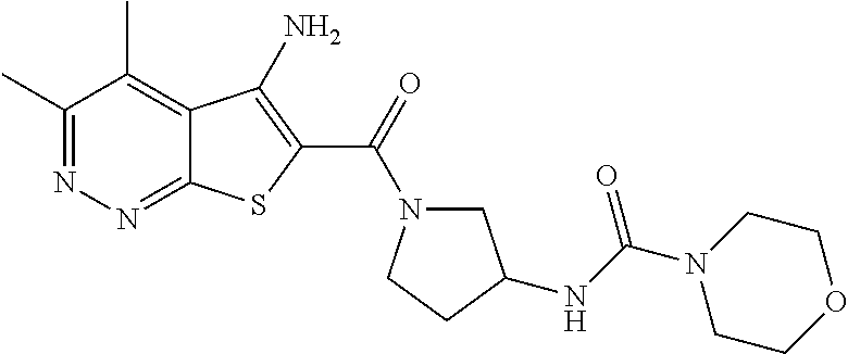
C1(C)=NN=C2C(=C1C)C(N)=C(C(=O)N1CC(NC(N3CCOCC3)=O)CC1)S2
